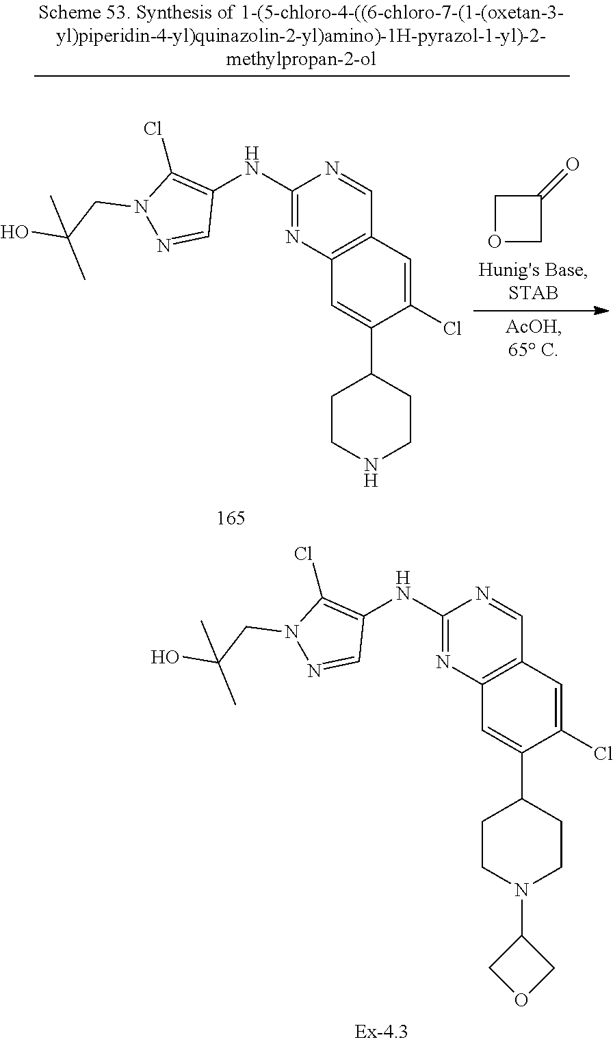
C1(NC2=C(Cl)N(CC(O)(C)C)N=C2)=NC2=C(C=N1)C=C(Cl)C(C1CCN(C3COC3)CC1)=C2.C1(NC2=C(Cl)N(CC(O)(C)C)N=C2)=NC2=C(C=N1)C=C(Cl)C(C1CCNCC1)=C2.C1OCC1=O
